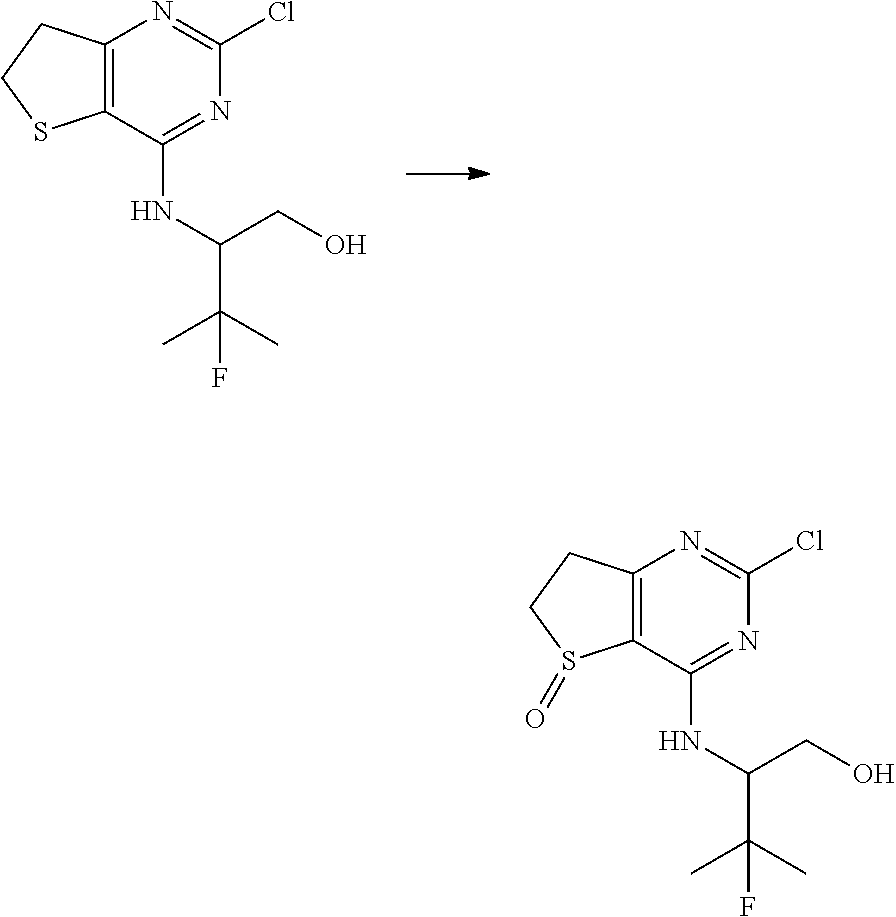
C12=C(C(NC(CO)C(C)(C)F)=NC(Cl)=N1)SCC2.C12=C(C(NC(CO)C(C)(C)F)=NC(Cl)=N1)S(=O)CC2
